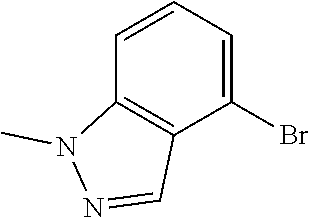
BrC1=CC=CC2=C1C=NN2C
